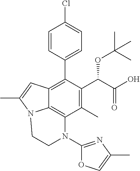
C1=CC(C2=C3C4=C(C(C)=C2C(C(=O)O)OC(C)(C)C)N(C2=NC(C)=CO2)CCN4C(C)=C3)=CC=C1Cl
